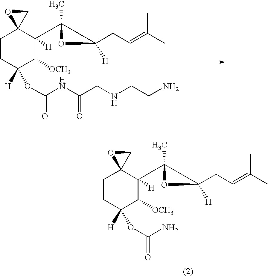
C1CC([H])(OC(NC(CNCCN)=O)=O)C([OCH3])C(C2(C)OC2(CC=C(C)C)[H])([H])C12CO2.C1CC([H])(OC(=O)N)C([OCH3])C(C2(C)OC2(CC=C(C)C)[H])([H])C12CO2
